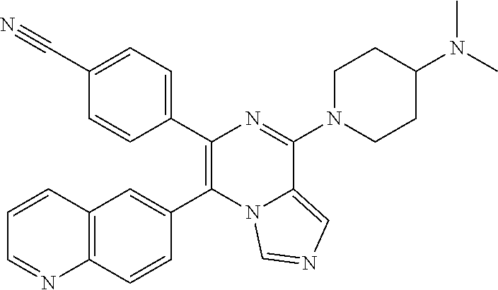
C12=C(C=C(C3=C(C4=CC=C(C#N)C=C4)N=C(N4CCC(N(C)C)CC4)C4=CN=CN34)C=C1)C=CC=N2
